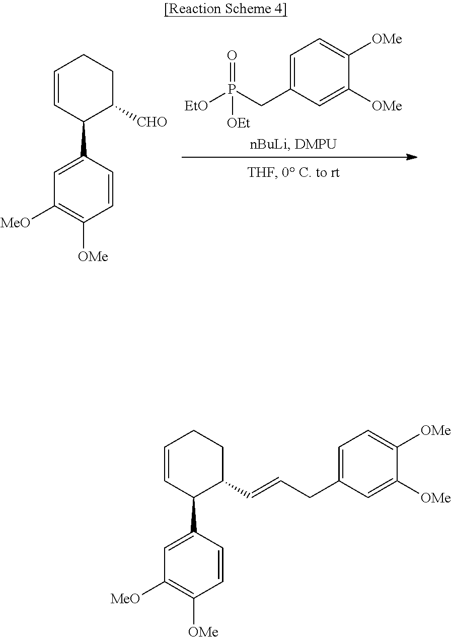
C1=C(CP([EtO])(=O)[OEt])C=C([OMe])C([OMe])=C1.C1=CC(C2C([CHO])CCC=C2)=CC([MeO])=C1[OMe].C1=CC(C2C(C=CCC3=CC=C([OMe])C([OMe])=C3)CCC=C2)=CC([MeO])=C1[OMe]
